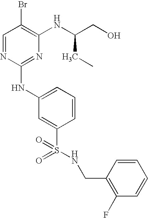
C1=NC(NC2=CC=CC(S(=O)(=O)NCC3=C(F)C=CC=C3)=C2)=NC(NC(CO)CC)=C1Br
